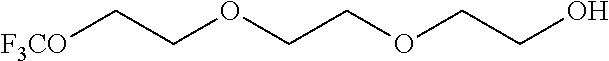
[F3CO]CCOCCOCCO
